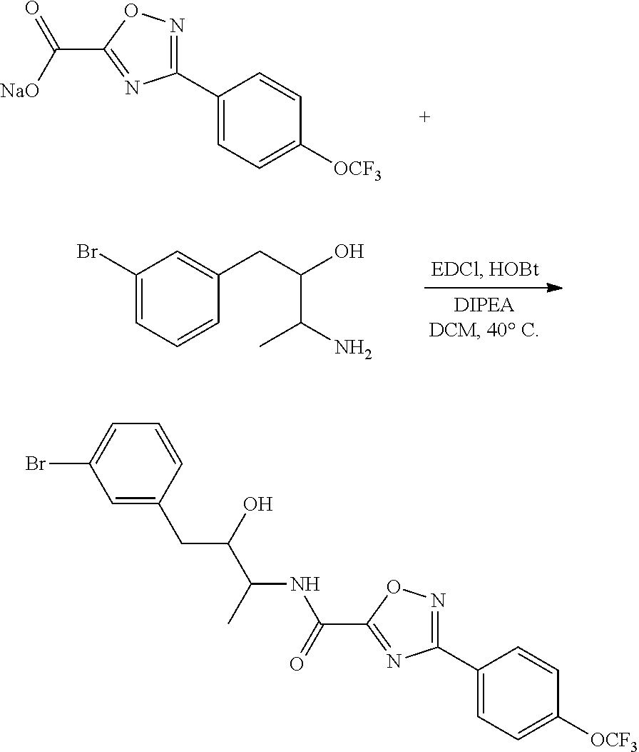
C1(C2=CC=C([OCF3])C=C2)=NOC(C(=O)NC(C(O)CC2=CC(Br)=CC=C2)C)=N1.C1(C2=CC=C([OCF3])C=C2)=NOC(C([NaO])=O)=N1.C1(Br)=CC=CC(CC(O)C(N)C)=C1
